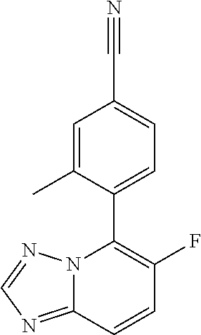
C1=C(C)C(C2=C(F)C=CC3=NC=NN23)=CC=C1C#N
